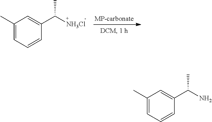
C1(C)=CC=CC(C(C)[NH3Cl])=C1.C1(C)=CC=CC(C(C)N)=C1
